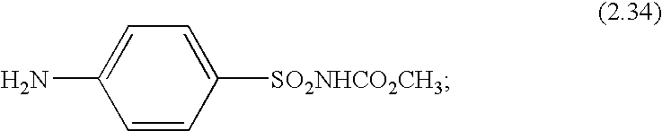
NC1=CC=C([SO2NHCO2CH3])C=C1
